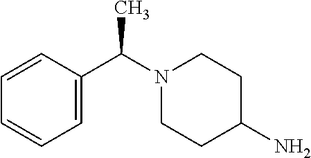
N1(C(C2=CC=CC=C2)C)CCC(N)CC1
